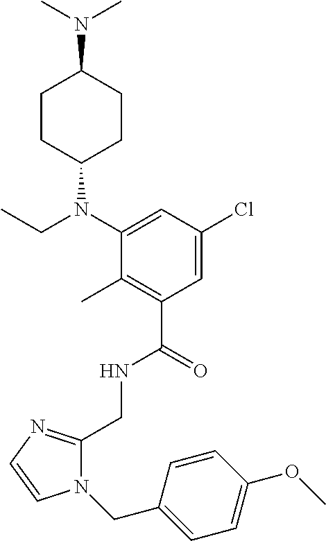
C1(CNC(C2=C(C)C(N(C3CCC(N(C)C)CC3)CC)=CC(Cl)=C2)=O)=NC=CN1CC1=CC=C(OC)C=C1
